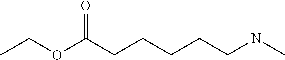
CCOC(CCCCCN(C)C)=O
